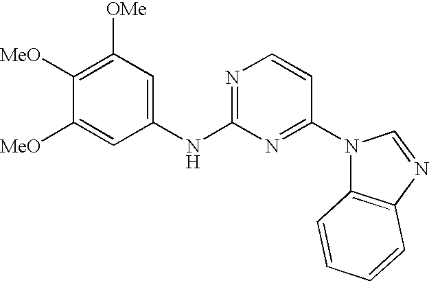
C1([MeO])=C([OMe])C=C(NC2=NC=CC(N3C4=C(N=C3)C=CC=C4)=N2)C=C1[MeO]
